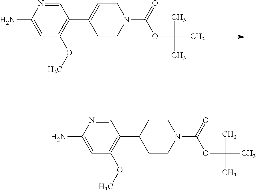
O(C)C1=C(C2=CCN(C(OC(C)(C)C)=O)CC2)C=NC(N)=C1.CC(OC(=O)N1CCC(C2=C(OC)C=C(N)N=C2)CC1)(C)C
